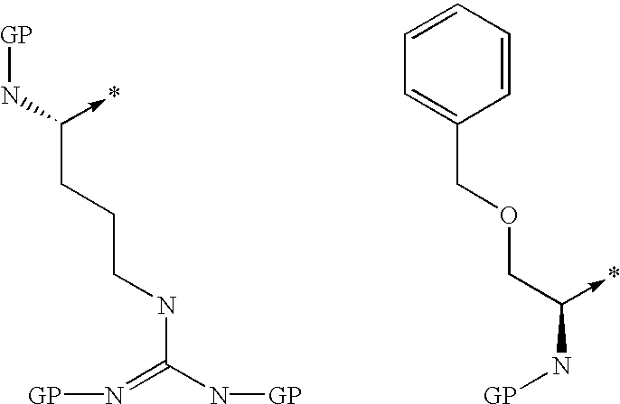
[GP]NC(CCCNC(N[GP])=N[GP])->*.C1(COCC(N[GP])->*)=CC=CC=C1
